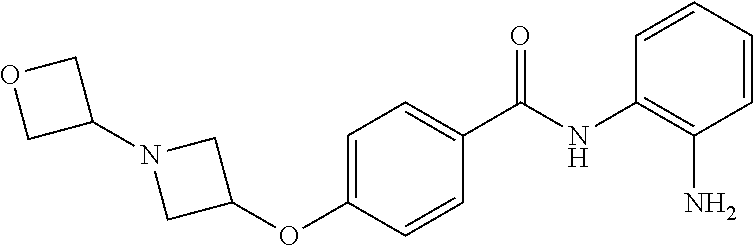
C1=CC=CC(N)=C1NC(C1=CC=C(OC2CN(C3COC3)C2)C=C1)=O
